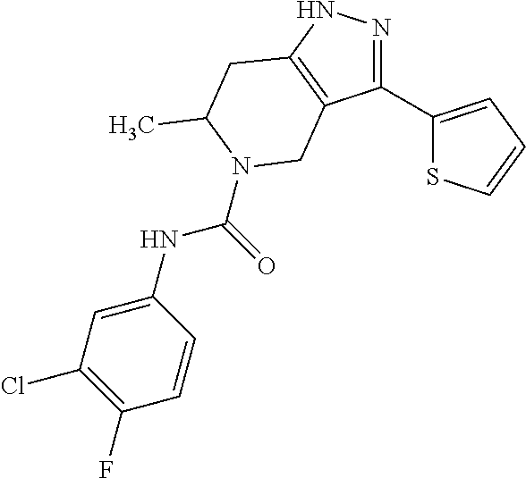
N1=C(C2=CC=CS2)C2=C(N1)CC(C)N(C(=O)NC1=CC(Cl)=C(F)C=C1)C2
